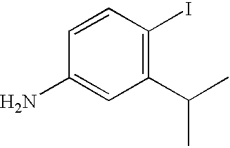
C1=CC(N)=CC(C(C)C)=C1I
